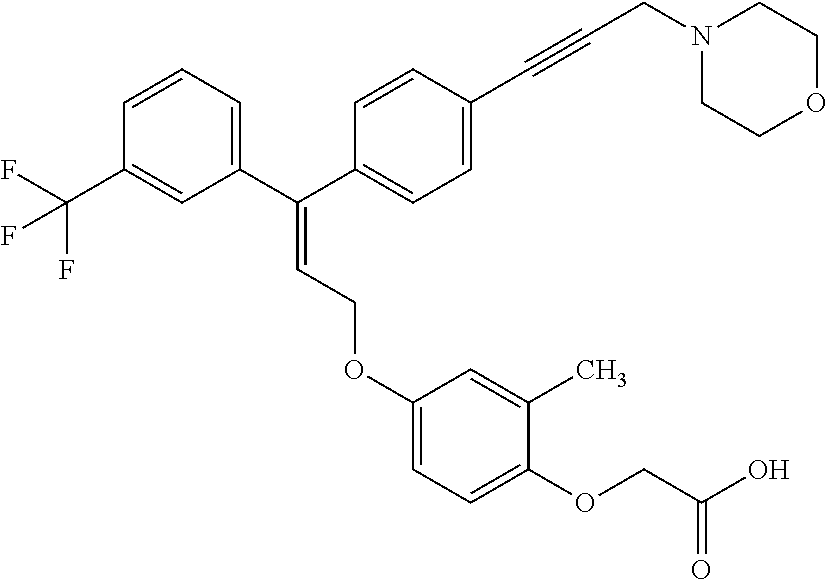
C(=C(C1=CC=CC(C(F)(F)F)=C1)C1=CC=C(C#CCN2CCOCC2)C=C1)COC1=CC=C(OCC(O)=O)C(C)=C1
